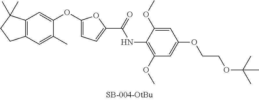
C12=C(C=C(OC3=CC=C(C(NC4=C(OC)C=C(OCCOC(C)(C)C)C=C4OC)=O)O3)C(C)=C1)C(C)(C)CC2
